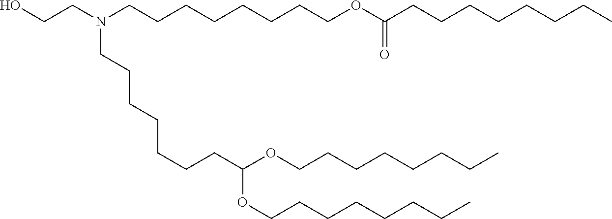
OCCN(CCCCCCCCOC(CCCCCCCC)=O)CCCCCCCC(OCCCCCCCC)OCCCCCCCC
